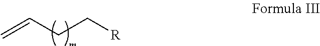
C=CCC[R]
